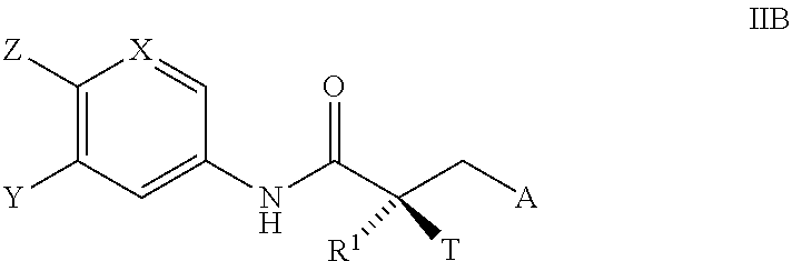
C1([Z])=C([Y])C=C(NC(C(C[A])([T])[R1])=O)C=[X]1
